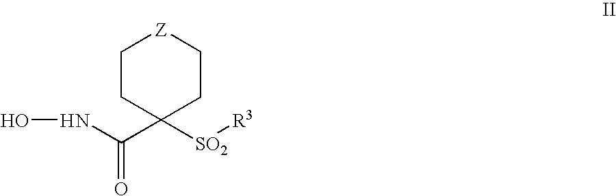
[Z]1CCC(C(NO)=O)([SO2][R3])CC1
